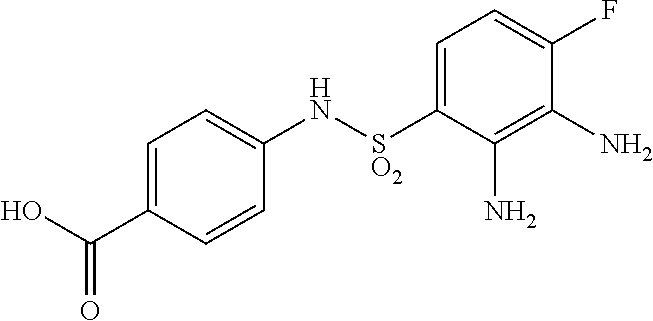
C1=C(C(O)=O)C=CC(N[SO2]C2=CC=C(F)C(N)=C2N)=C1
